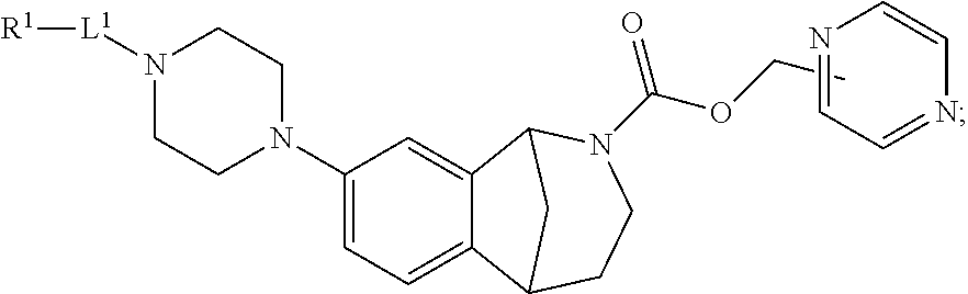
C1(N2CCN([L1][R1])CC2)=CC=C2C(=C1)C1N(C(OCC)=O)CCC2C1.N1=CC=NC=C1
